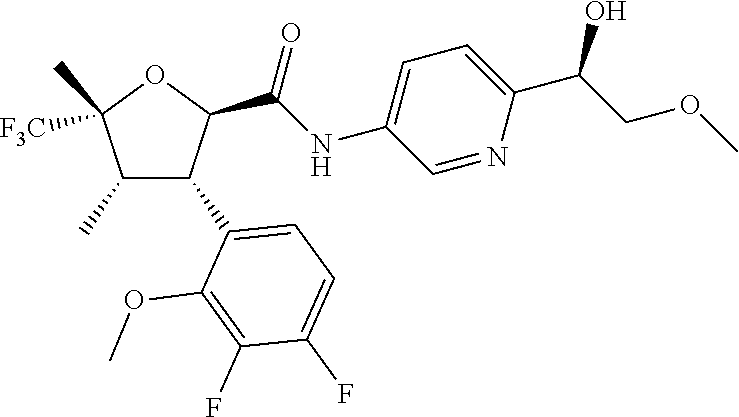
C1(C)C(C2=CC=C(F)C(F)=C2OC)C(C(NC2=CC=C(C(COC)O)N=C2)=O)OC1(C)[F3C]
